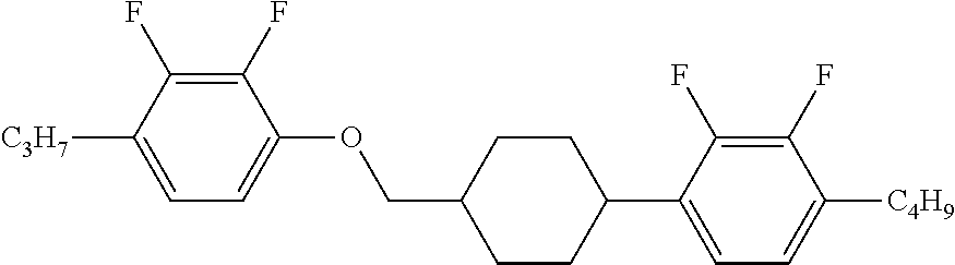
C1(F)=C(F)C([C3H7])=CC=C1OCC1CCC(C2=CC=C([C4H9])C(F)=C2F)CC1
